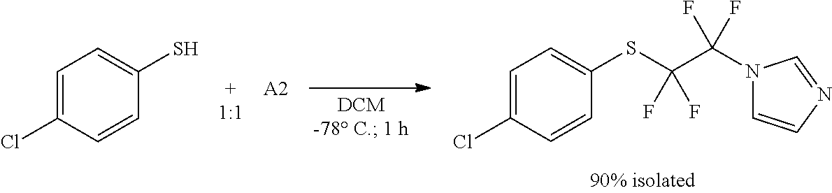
C1=C(Cl)C=CC(S)=C1.[A2].C1=C(Cl)C=CC(SC(C(N2C=CN=C2)(F)F)(F)F)=C1
